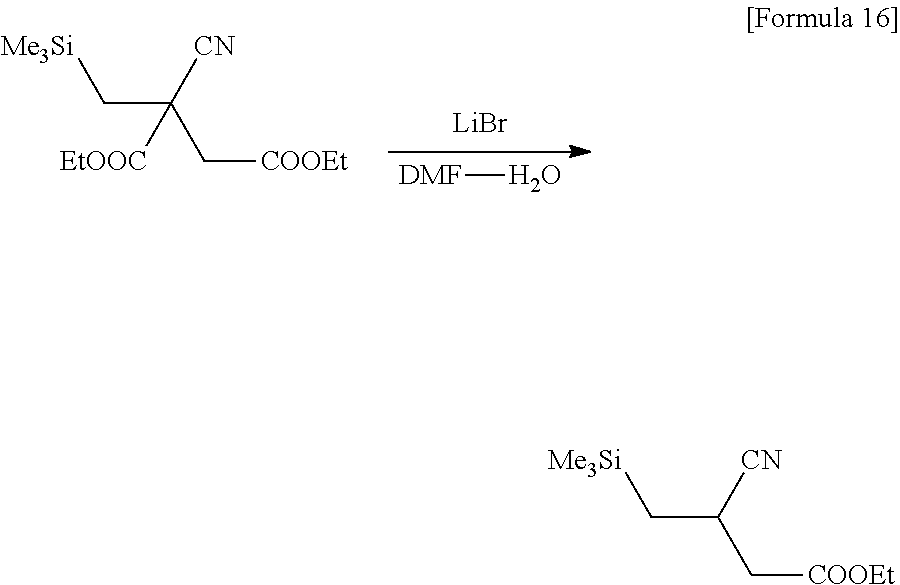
[LiBr].[DMF]O.C(C(C[COOEt])([CN])[EtOOC])[Me3Si].C(C(C[COOEt])[CN])[Me3Si]
